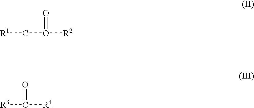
[R1]CO([R2])=O.[R3]C([R4])=O
